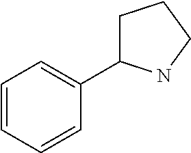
C1=CC=CC(C2CCCN2)=C1
